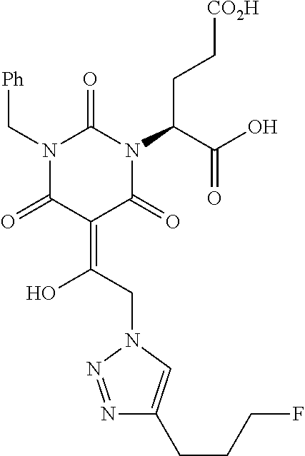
N1(C[Ph])C(=O)C(=C(CN2N=NC(CCCF)=C2)O)C(=O)N(C(C(O)=O)CC[CO2H])C1=O
